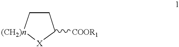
C1C[(CH2)n][X]C1[COOR1]
